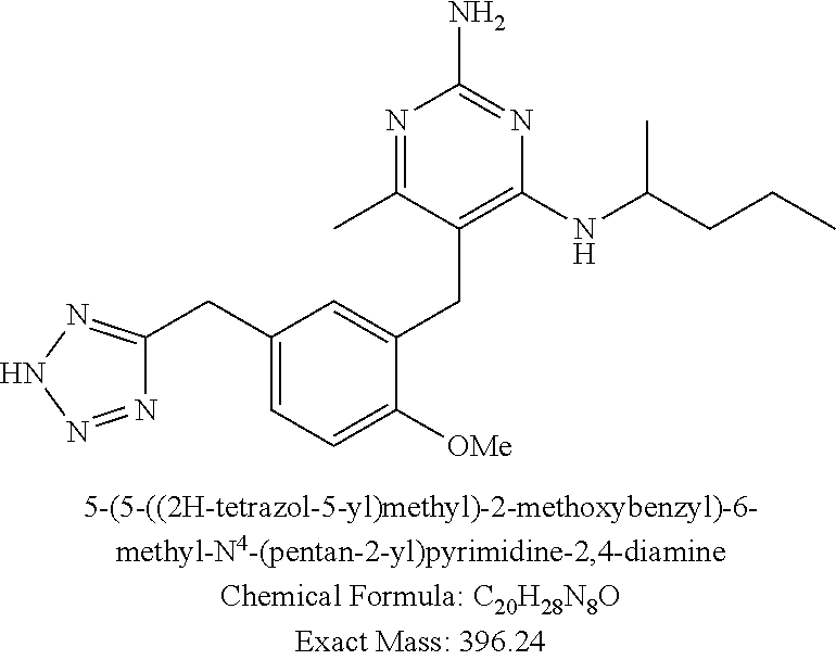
C1(CC2=CC=C([OMe])C(CC3=C(NC(CCC)C)N=C(N)N=C3C)=C2)=NNN=N1
